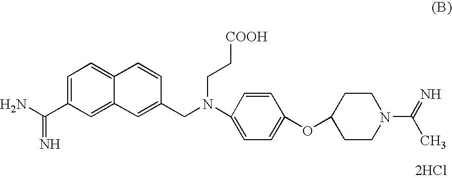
C1=C(C(N)=N)C=C2C(=C1)C=CC(CN(C1=CC=C(OC3CCN(C(=N)C)CC3)C=C1)CC[COOH])=C2.[2HCl]
